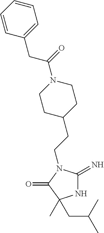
N1C(=N)N(CCC2CCN(C(CC3=CC=CC=C3)=O)CC2)C(=O)C1(C)CC(C)C
